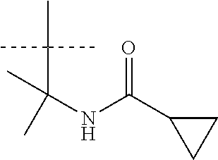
CC(C(NC(C1CC1)=O)(C)C)(C)C
